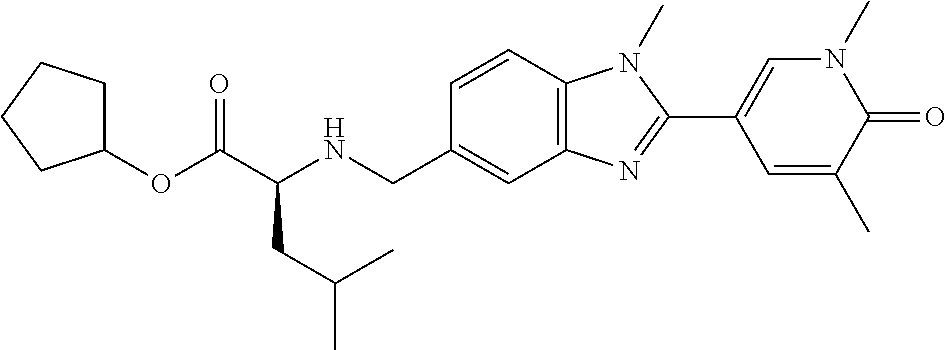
C1(OC(C(NCC2=CC3=C(C=C2)N(C)C(C2=CN(C)C(=O)C(C)=C2)=N3)CC(C)C)=O)CCCC1
